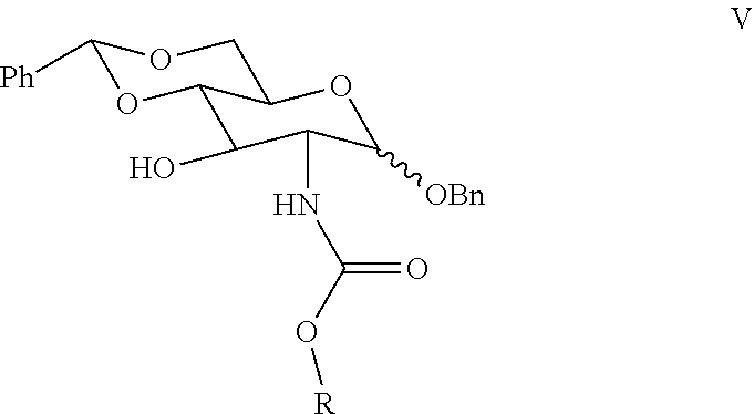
C1(O)C(NC(O[R])=O)C([OBn])OC2C1OC([Ph])OC2
